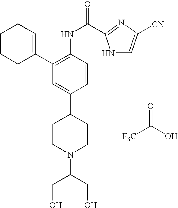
C1CCC(C2=C(NC(=O)C3=NC([CN])=CN3)C=CC(C3CCN(C(CO)CO)CC3)=C2)=CC1.O=C(O)[F3C]
